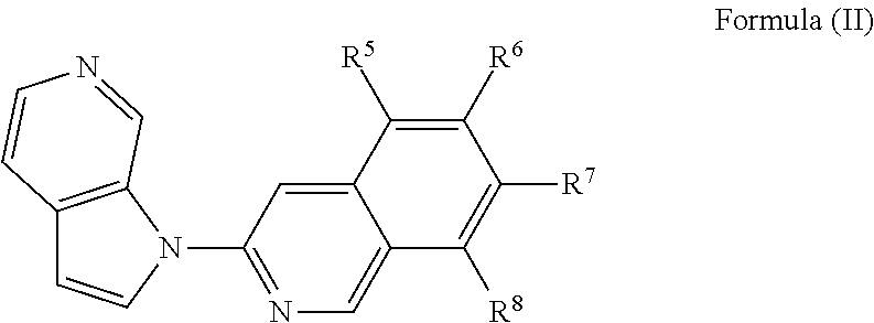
N1=C(N2C3=C(C=C2)C=CN=C3)C=C2C(=C1)C([R8])=C([R7])C([R6])=C2[R5]
